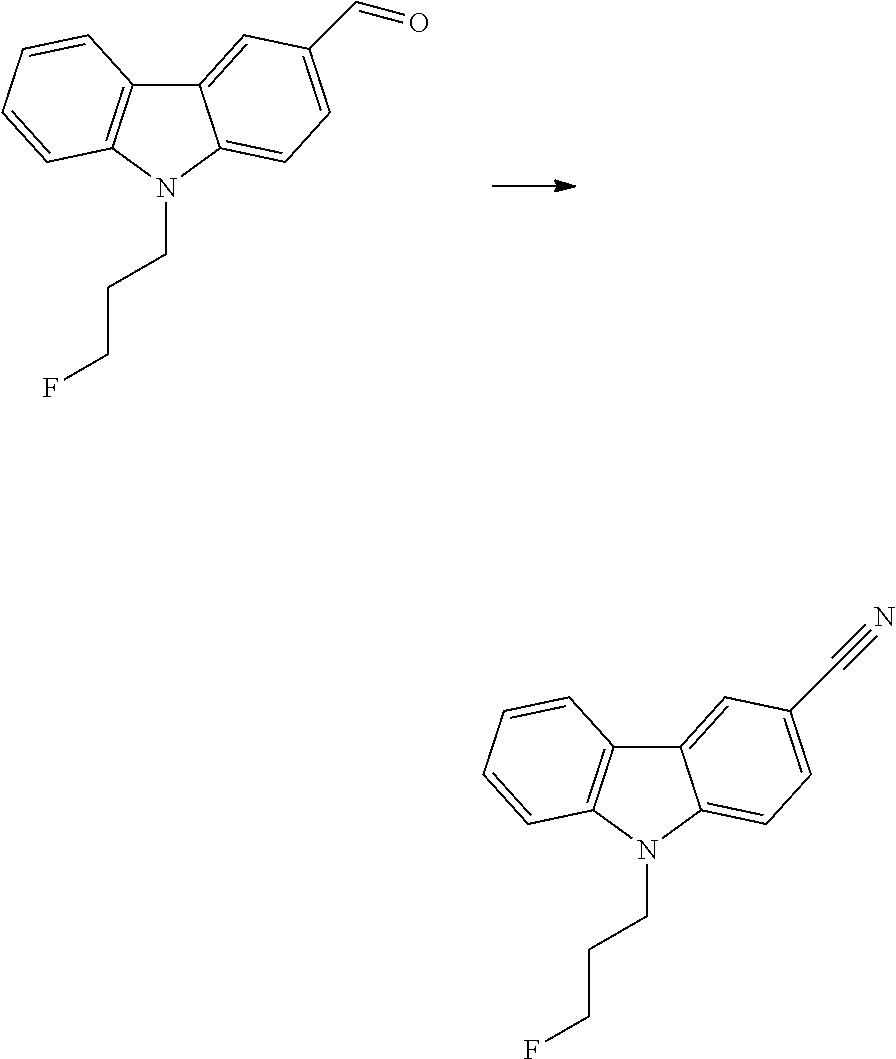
C12=CC(C=O)=CC=C1N(CCCF)C1=C2C=CC=C1.C12=CC(C#N)=CC=C1N(CCCF)C1=C2C=CC=C1
